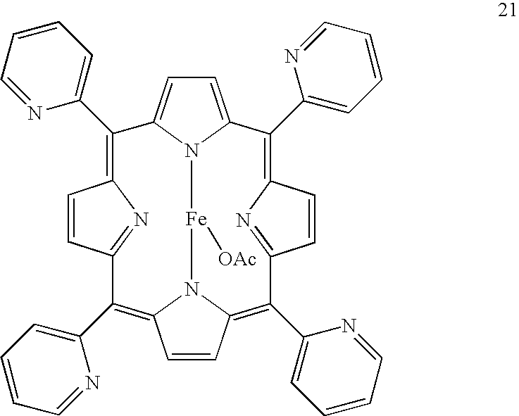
C1=C2N3C(=C1)C(C1=CC=CC=N1)=C1C=CC(=N1)C(C1=CC=CC=N1)=C1N([Fe]3[OAc])C(=C(C3=CC=CC=N3)C3=NC(=C2C2=CC=CC=N2)C=C3)C=C1
